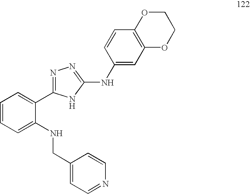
C1=CC=C(NCC2=CC=NC=C2)C(C2=NN=C(NC3=CC4=C(C=C3)OCCO4)N2)=C1
